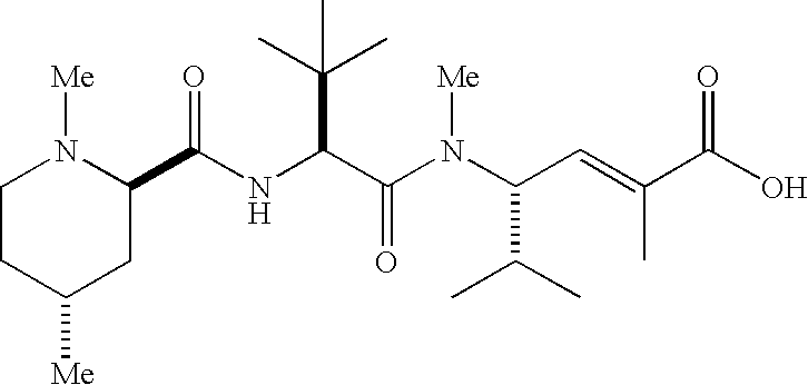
N(C(C(N(C(C(C)C)C=C(C(O)=O)C)[Me])=O)C(C)(C)C)C(=O)C1N([Me])CCC([Me])C1
